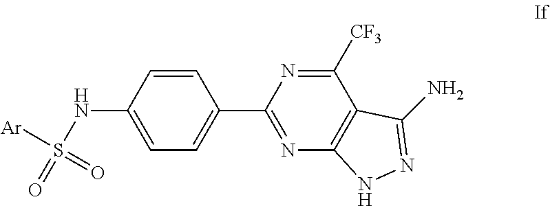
[Ar]S(=O)(NC1=CC=C(C2=NC3=C(C([CF3])=N2)C(N)=NN3)C=C1)=O
